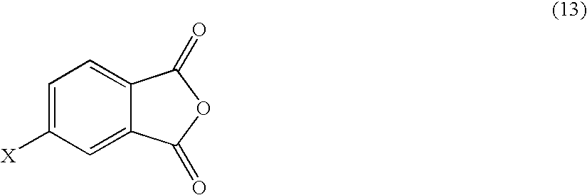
O1C(=O)C2=CC=C([X])C=C2C1=O
